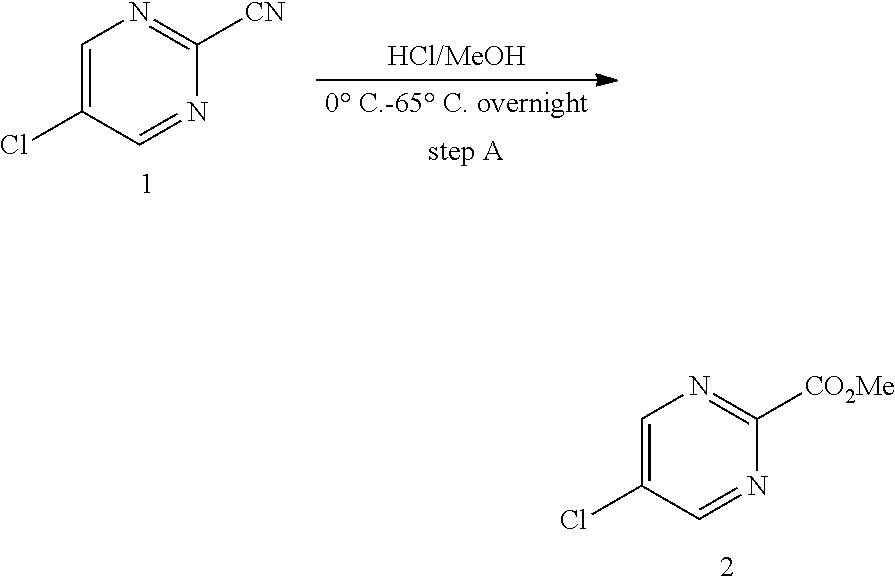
C1=C(Cl)C=NC([CO2Me])=N1.C1=C(Cl)C=NC([CN])=N1
